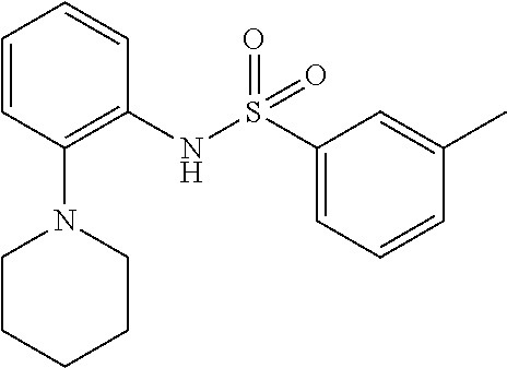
O=S(NC1=C(N2CCCCC2)C=CC=C1)(C1=CC=CC(C)=C1)=O
